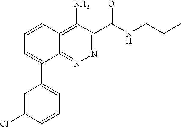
N1=C(C(NCCC)=O)C(N)=C2C(=N1)C(C1=CC=CC(Cl)=C1)=CC=C2
